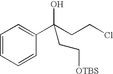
C1=CC=CC(C(CCCl)(O)CC[OTBS])=C1
